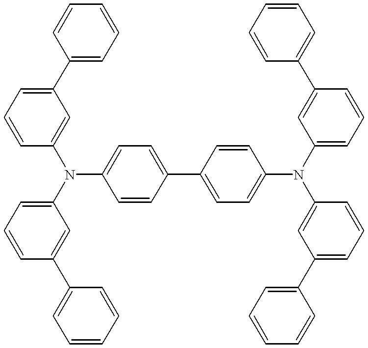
C1=CC(C2=CC=C(N(C3=CC(C4=CC=CC=C4)=CC=C3)C3=CC=CC(C4=CC=CC=C4)=C3)C=C2)=CC=C1N(C1=CC=CC(C2=CC=CC=C2)=C1)C1=CC(C2=CC=CC=C2)=CC=C1
